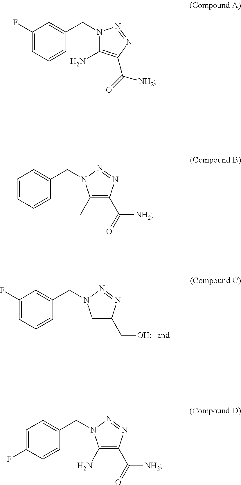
C1(C)=C(C(=O)[NH2])N=NN1CC1=CC=CC=C1.C1(N)=C(C(=O)[NH2])N=NN1CC1=CC=C(F)C=C1.C1=C(C[OH])N=NN1CC1=CC(F)=CC=C1.N1(CC2=CC(F)=CC=C2)C(N)=C(C(=O)[NH2])N=N1
